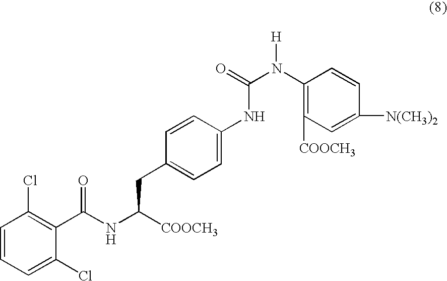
C1=CC=C(Cl)C(C(NC([COOCH3])CC2=CC=C(NC(N(C3=C([COOCH3])C=C([N(CH3)2])C=C3)[H])=O)C=C2)=O)=C1Cl
